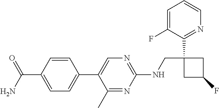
C1(C)=NC(NCC2(C3=NC=CC=C3F)CC(F)C2)=NC=C1C1=CC=C(C(N)=O)C=C1
